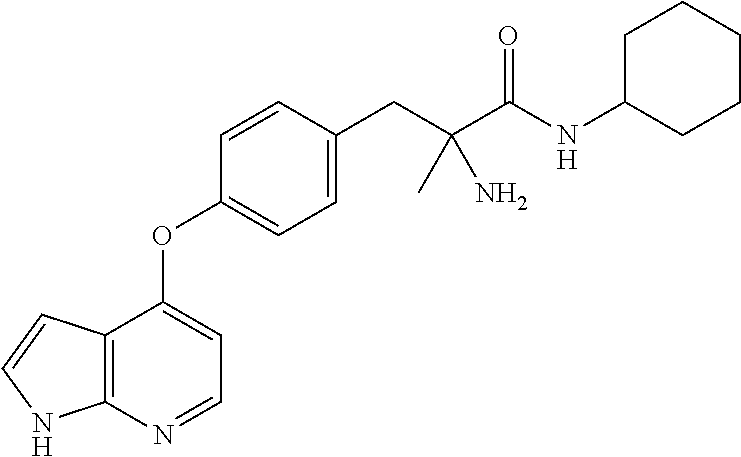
C1=CC(CC(C(NC2CCCCC2)=O)(C)N)=CC=C1OC1=CC=NC2=C1C=CN2
